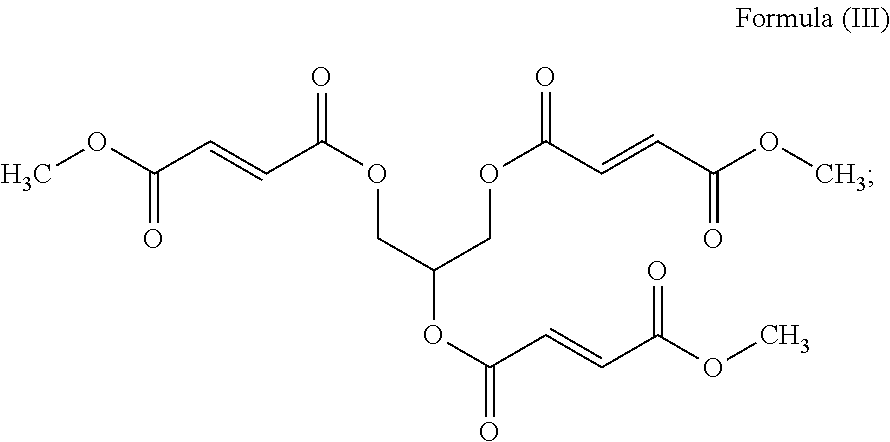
COC(C=CC(OCC(OC(=O)C=CC(OC)=O)COC(=O)C=CC(OC)=O)=O)=O
